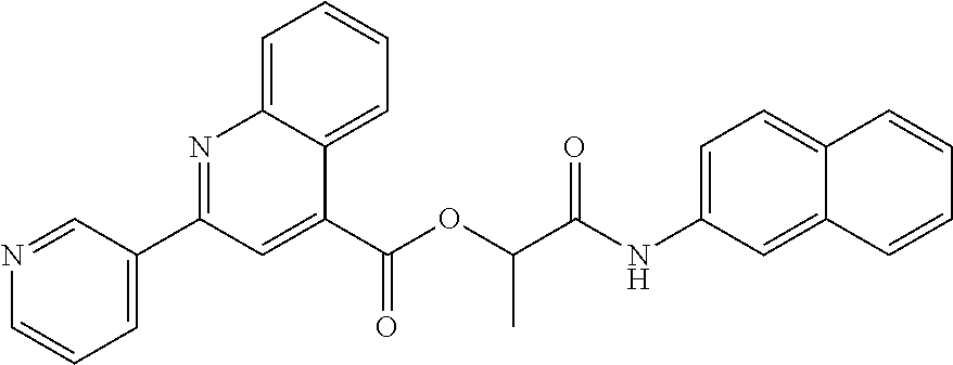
N1=CC(C2=NC3=CC=CC=C3C(C(=O)OC(C)C(=O)NC3=CC=C4C(=C3)C=CC=C4)=C2)=CC=C1
